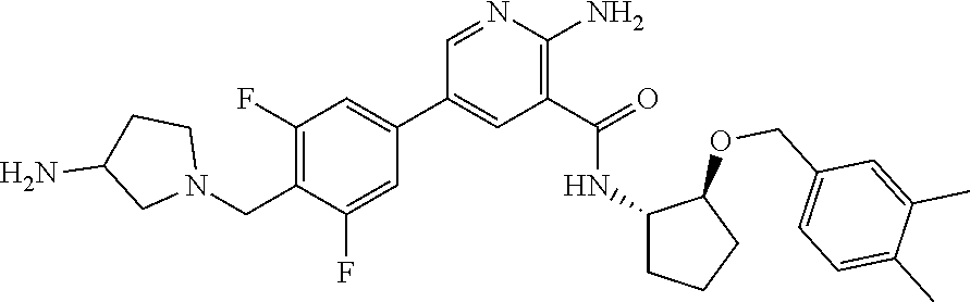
C1=NC(N)=C(C(=O)NC2CCCC2OCC2=CC=C(C)C(C)=C2)C=C1C1=CC(F)=C(CN2CCC(N)C2)C(F)=C1
